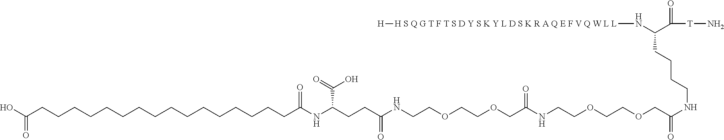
C(COCCOCCNC(CCC(NC(CCCCCCCCCCCCCCCCC(O)=O)=O)C(O)=O)=O)(=O)NCCOCCOCC(=O)NCCCCC(N[H S Q G T F T S D Y S K Y L D S K R A Q E F V Q W L L][H])C(=O)[T]N
